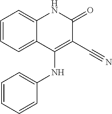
C1=CC=C2C(=C1)NC(=O)C(C#N)=C2NC1=CC=CC=C1
